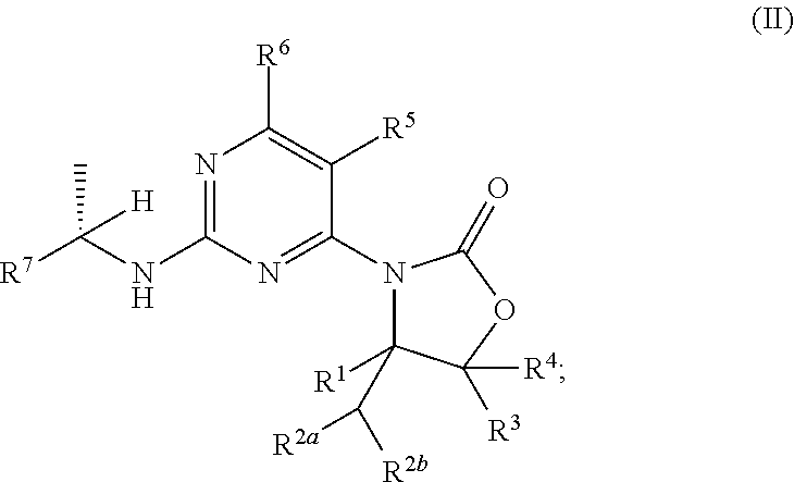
N1=C(NC(C)([R7])[H])N=C(N2C([R1])(C([R2b])[R2a])C([R4])([R3])OC2=O)C([R5])=C1[R6]
